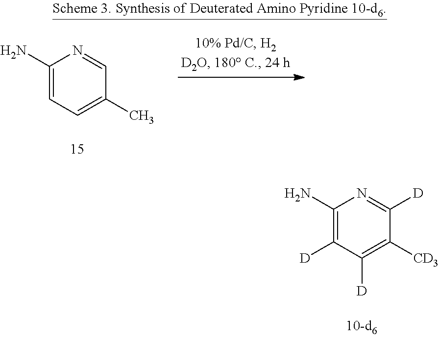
C1(N)=CC=C(C)C=N1.C1(N)=C([D])C([D])=C([CD3])C([D])=N1
